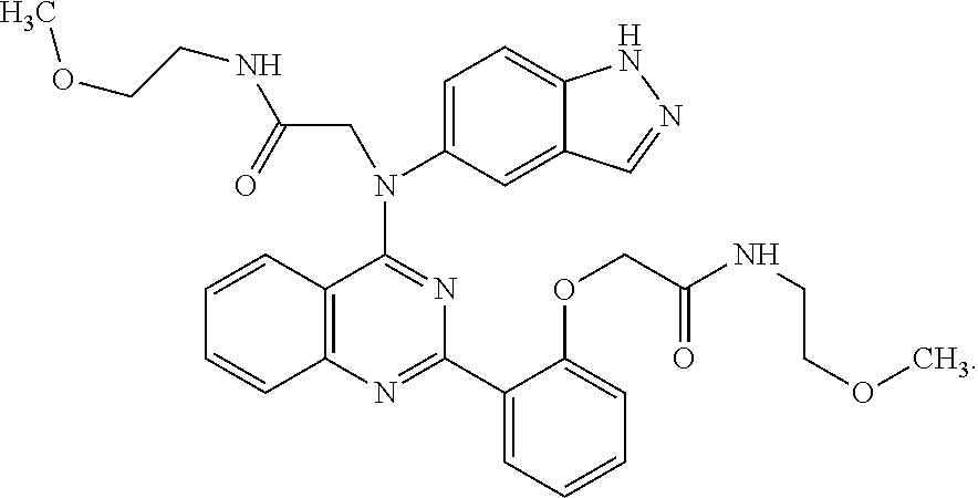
C1=CC2=C(C=C1)N=C(C1=CC=CC=C1OCC(NCCOC)=O)N=C2N(C1=CC=C2C(=C1)C=NN2)CC(NCCOC)=O
